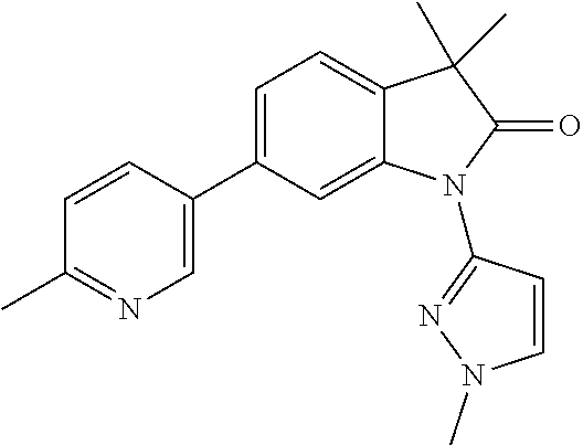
C1=C(C2=CC=C3C(=C2)N(C2=NN(C)C=C2)C(=O)C3(C)C)C=CC(C)=N1
